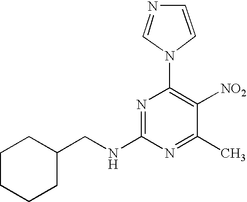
N1=C(NCC2CCCCC2)N=C(C)C([NO2])=C1N1C=CN=C1
